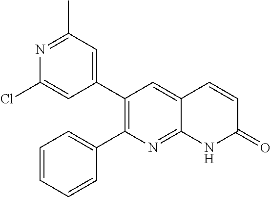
N1=C(C)C=C(C2=C(C3=CC=CC=C3)N=C3C(=C2)C=CC(=O)N3)C=C1Cl
